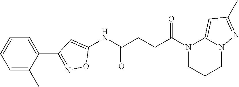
C1(NC(CCC(N2CCCN3C2=CC(C)=N3)=O)=O)=CC(C2=CC=CC=C2C)=NO1
